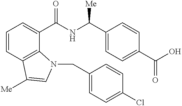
C1=CC2=C(C(C(NC(C3=CC=C(C(O)=O)C=C3)[Me])=O)=C1)N(CC1=CC=C(Cl)C=C1)C=C2[Me]
